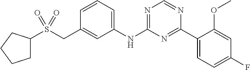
C1(NC2=NC=NC(C3=CC=C(F)C=C3OC)=N2)=CC=CC(CS(C2CCCC2)(=O)=O)=C1
